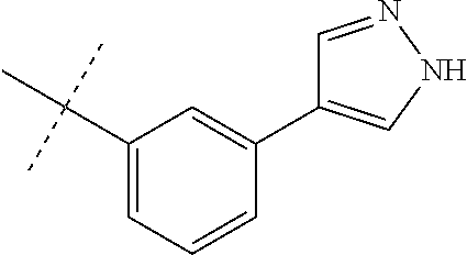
C1(C(C)(C)C)=CC=CC(C2=CNN=C2)=C1
